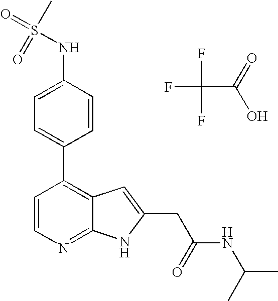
C1=CN=C2C(=C1C1=CC=C(NS(=O)(C)=O)C=C1)C=C(CC(NC(C)C)=O)N2.FC(F)(F)C(=O)O
